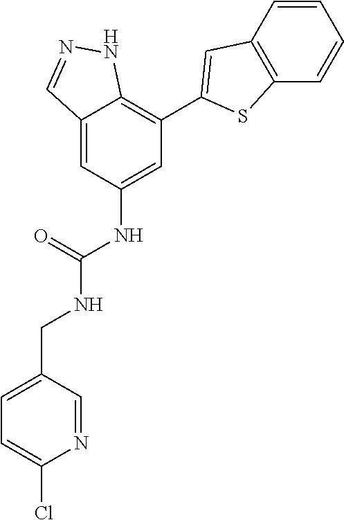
C12=CC(NC(NCC3=CC=C(Cl)N=C3)=O)=CC(C3=CC4=C(S3)C=CC=C4)=C1NN=C2
